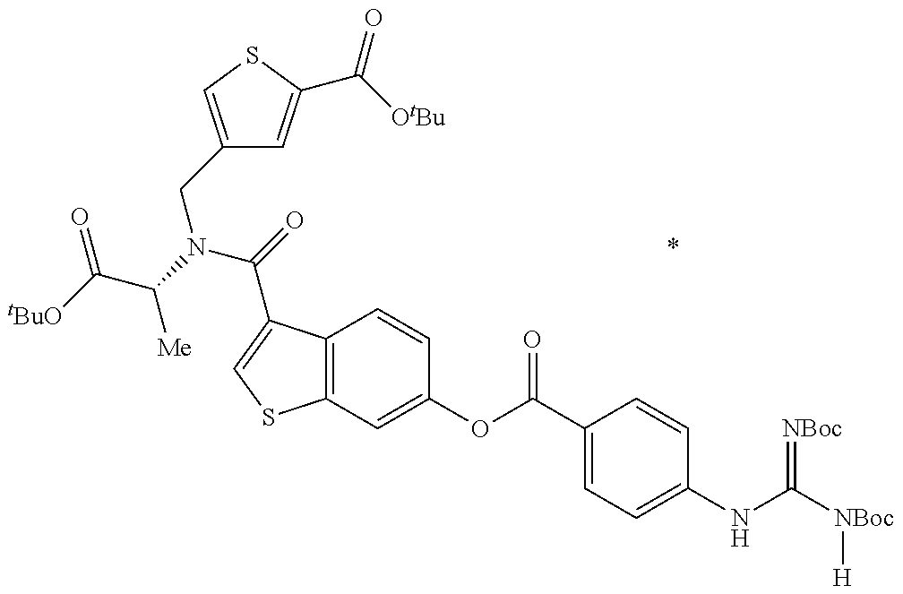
[tBuO]C(C(N(C(=O)C1=CSC2=C1C=CC(OC(=O)C1=CC=C(NC(=[NBoc])[NBoc][H])C=C1)=C2)CC1=CSC(C(=O)[OtBu])=C1)[Me])=O
